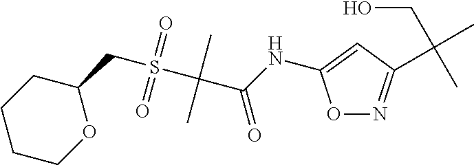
O1N=C(C(C)(CO)C)C=C1NC(C(S(CC1CCCCO1)(=O)=O)(C)C)=O
